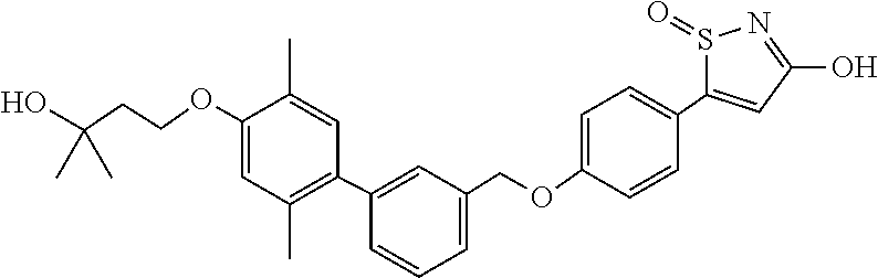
C1(OCCC(O)(C)C)=CC(C)=C(C2=CC(COC3=CC=C(C4=CC(O)=NS4=O)C=C3)=CC=C2)C=C1C
